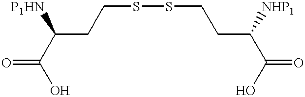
C(CCSSCCC(C(O)=O)[P1HN])(C(O)=O)[NHP1]
